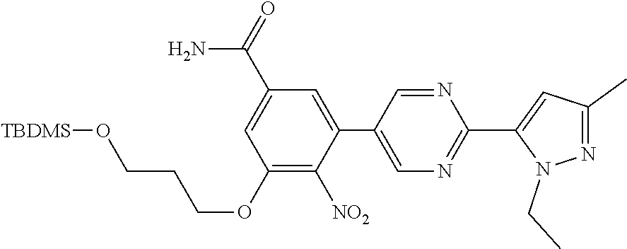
C1(C(N)=O)=CC(OCCCO[TBDMS])=C([NO2])C(C2=CN=C(C3=CC(C)=NN3CC)N=C2)=C1
